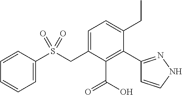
C1=CC(S(CC2=CC=C(CC)C(C3=NNC=C3)=C2C(O)=O)(=O)=O)=CC=C1
